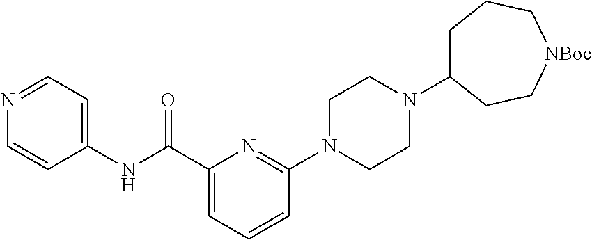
C1(NC(C2=CC=CC(N3CCN(C4CCC[NBoc]CC4)CC3)=N2)=O)=CC=NC=C1
